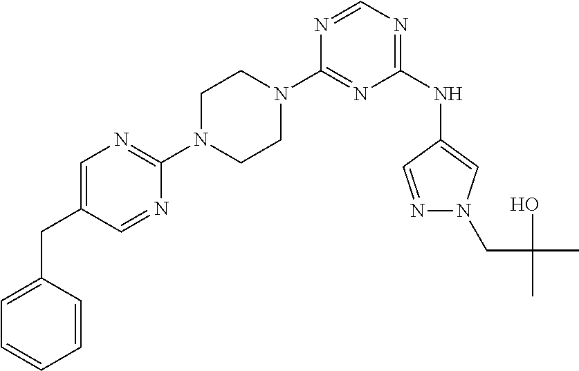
C1(N2CCN(C3=NC=C(CC4=CC=CC=C4)C=N3)CC2)=NC(NC2=CN(CC(O)(C)C)N=C2)=NC=N1
